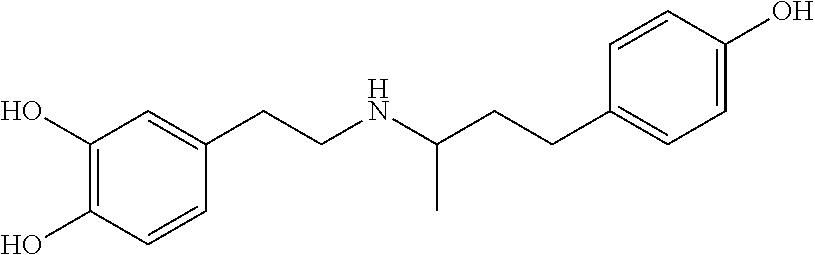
C1(O)=C(O)C=CC(CCNC(CCC2=CC=C(O)C=C2)C)=C1
